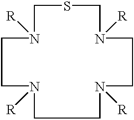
C1SCN([R])CCN([R])CCCN([R])CCN1[R]
